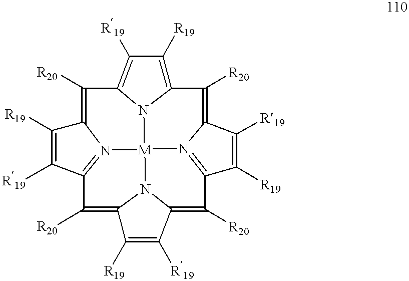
C12=C([R19])C([R19])=C3N1[M]14N5=C(C([R19])=C([R19])C5=C3[R20])C([R20])=C3C([R19])=C([R19])C(=C([R20])C5=N1C(=C2[R20])C([R19])=C5[R19])N34
